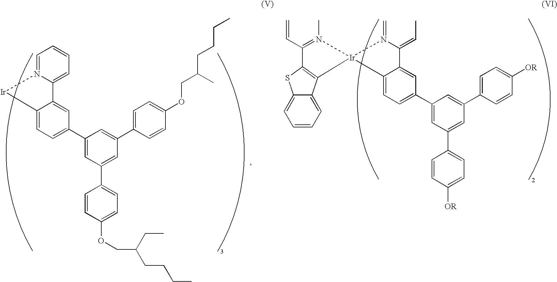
C1=N2C(=CC=C1)C1=CC(C3=CC(C4=CC=C(OCC(CC)CCCC)C=C4)=CC(C4=CC=C(OCC(C)CCCC)C=C4)=C3)=CC=C1[Ir]2.C=CC1=N(C)[Ir]2(C3=C1SC1=CC=CC=C13)N(=C)C(=CC)C1=CC(C3=CC(C4=CC=C([OR])C=C4)=CC(C4=CC=C([OR])C=C4)=C3)=CC=C12
